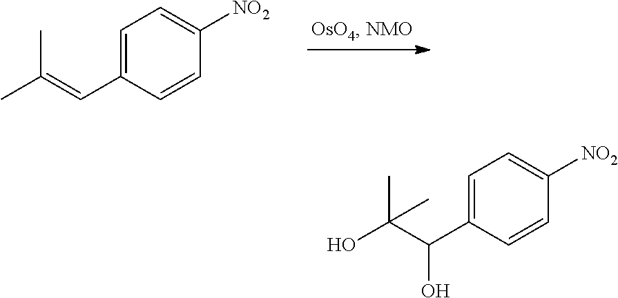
C1=C(C=C(C)C)C=CC([NO2])=C1.C1=C(C(C(O)(C)C)O)C=CC([NO2])=C1
